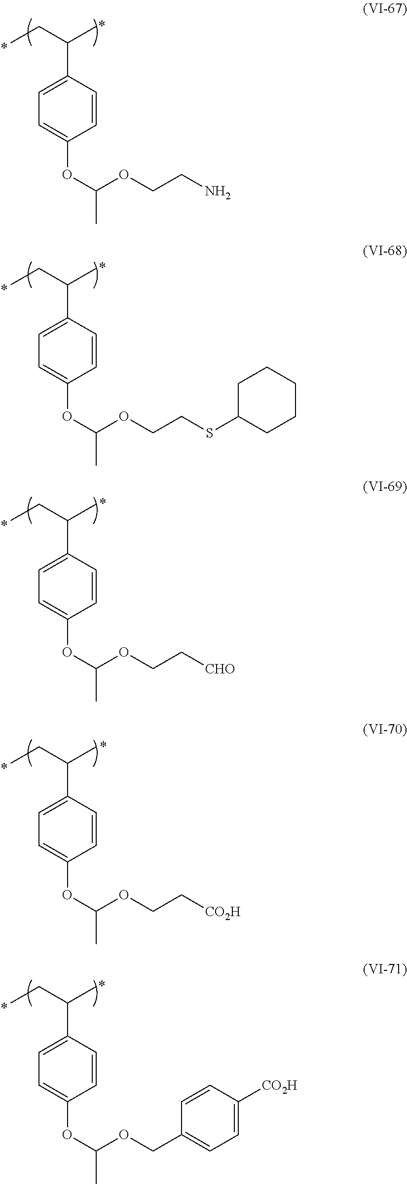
CCC(C)C1=CC=C(OC(OCCN)C)C=C1.CCC(C)C1=CC=C(OC(OCCSC2CCCCC2)C)C=C1.CCC(C)C1=CC=C(OC(OCC[CHO])C)C=C1.CCC(C)C1=CC=C(OC(OCC[CO2H])C)C=C1.CCC(C)C1=CC=C(OC(OCC2=CC=C([CO2H])C=C2)C)C=C1
